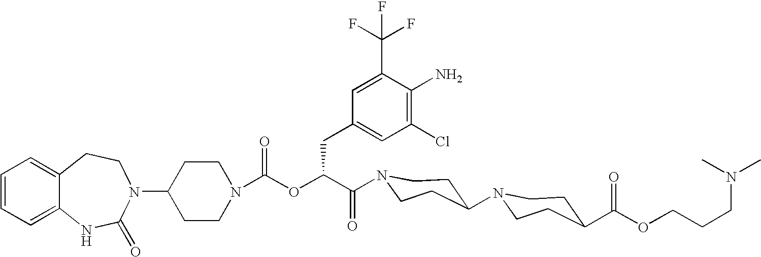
C1(N2C(=O)NC3=CC=CC=C3CC2)CCN(C(OC(C(=O)N2CCC(N3CCC(C(OCCCN(C)C)=O)CC3)CC2)CC2=CC(Cl)=C(N)C(C(F)(F)F)=C2)=O)CC1
